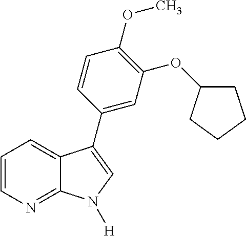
C1=CN=C2C(=C1)C(C1=CC(OC3CCCC3)=C(OC)C=C1)=CN2[H]
